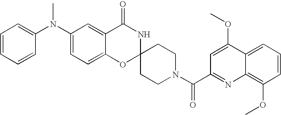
C1(N(C2=CC=CC=C2)C)=CC=C2C(=C1)C(=O)NC1(O2)CCN(C(=O)C2=NC3=C(OC)C=CC=C3C(OC)=C2)CC1
